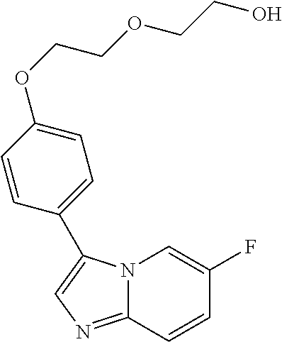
N12C(=NC=C1C1=CC=C(OCCOCCO)C=C1)C=CC(F)=C2
